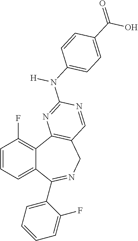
C1=CC=C2C(=C1F)C1=C(CN=C2C2=CC=CC=C2F)C=NC(N([H])C2=CC=C(C(O)=O)C=C2)=N1
